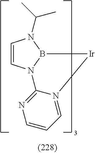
C1=CN2B(N1C(C)C)[Ir]N1=CC=CN=C21
